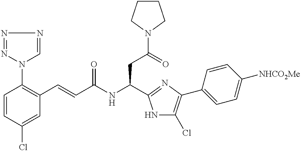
C1=CC(Cl)=CC(C=CC(NC(CC(N2CCCC2)=O)C2=NC(C3=CC=C([NHCO2Me])C=C3)=C(Cl)N2)=O)=C1N1N=NN=C1
